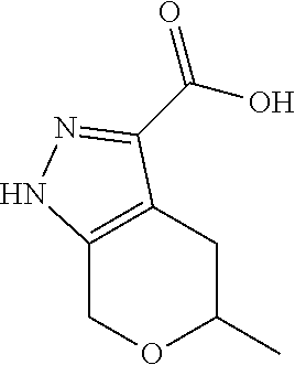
C12=C(CC(C)OC1)C(C(O)=O)=NN2
